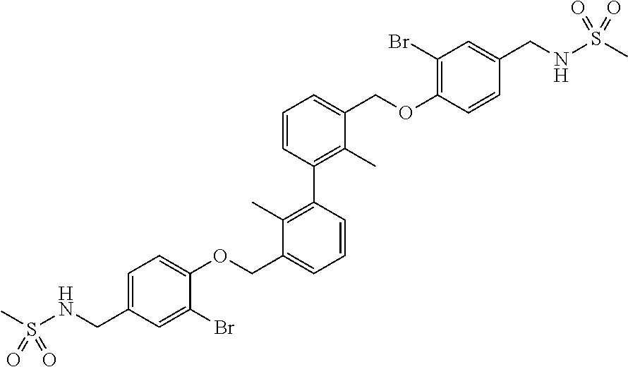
C1=C(CNS(C)(=O)=O)C=C(Br)C(OCC2=CC=CC(C3=C(C)C(COC4=C(Br)C=C(CNS(C)(=O)=O)C=C4)=CC=C3)=C2C)=C1
